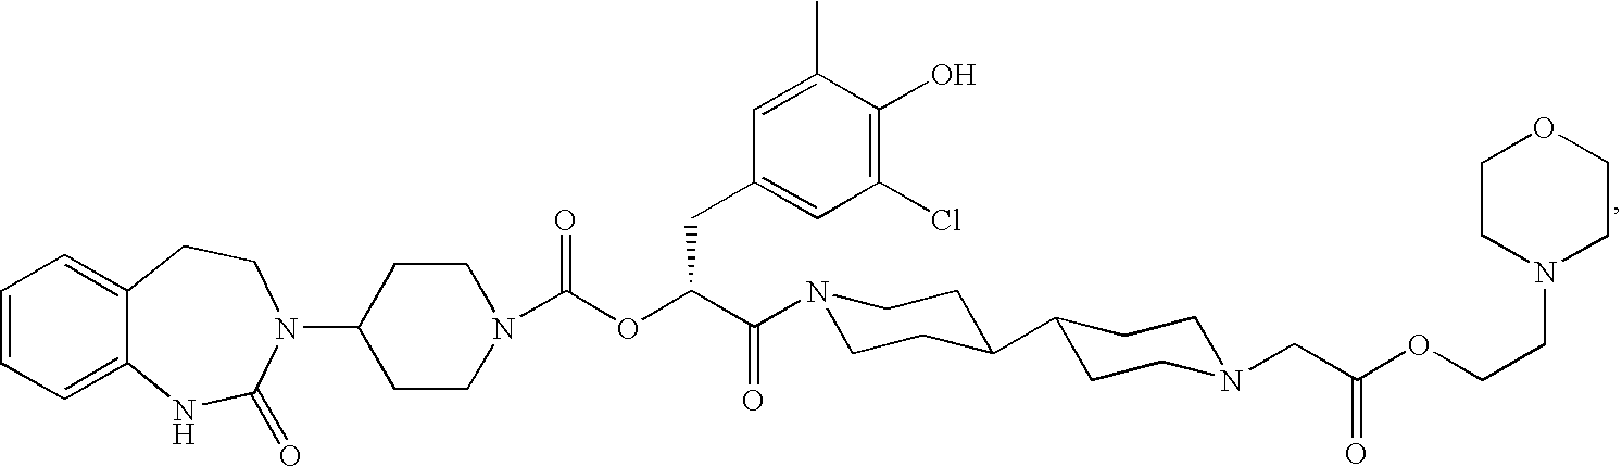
C1=CC=C2C(=C1)CCN(C1CCN(C(OC(C(=O)N3CCC(C4CCN(CC(OCCN5CCOCC5)=O)CC4)CC3)CC3=CC(Cl)=C(O)C(C)=C3)=O)CC1)C(=O)N2
